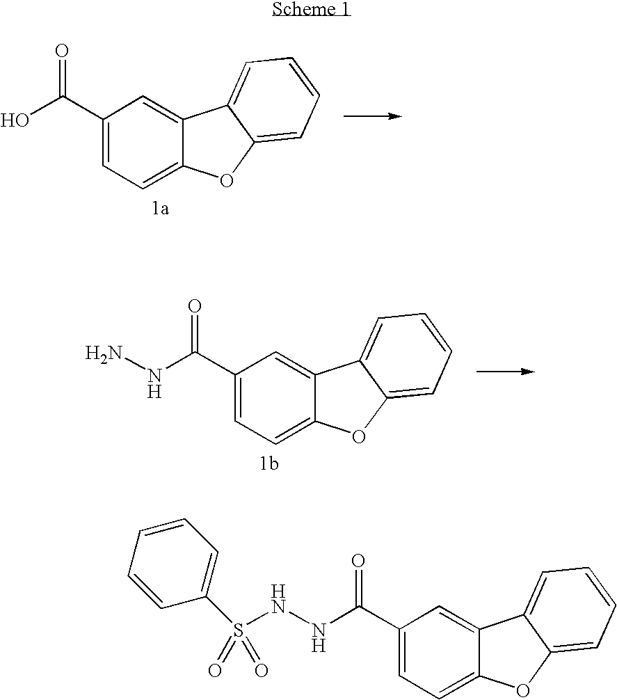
C1(C(O)=O)=CC=C2C(=C1)C1=CC=CC=C1O2.C1(C(NN)=O)=CC=C2C(=C1)C1=CC=CC=C1O2.C1(C(NNS(C2=CC=CC=C2)(=O)=O)=O)=CC=C2C(=C1)C1=CC=CC=C1O2
